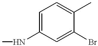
C1=C(NC)C=C(Br)C(C)=C1
